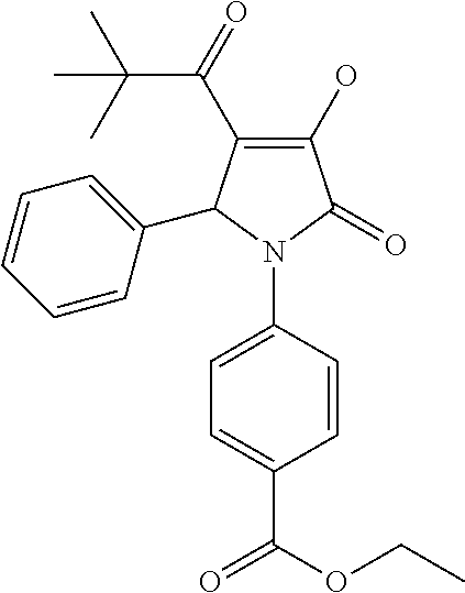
C1(O)=C(C(C(C)(C)C)=O)C(C2=CC=CC=C2)N(C2=CC=C(C(OCC)=O)C=C2)C1=O
